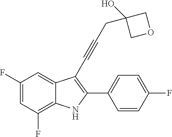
C1(F)=CC(F)=C2C(=C1)C(C#CCC1(O)COC1)=C(C1=CC=C(F)C=C1)N2
